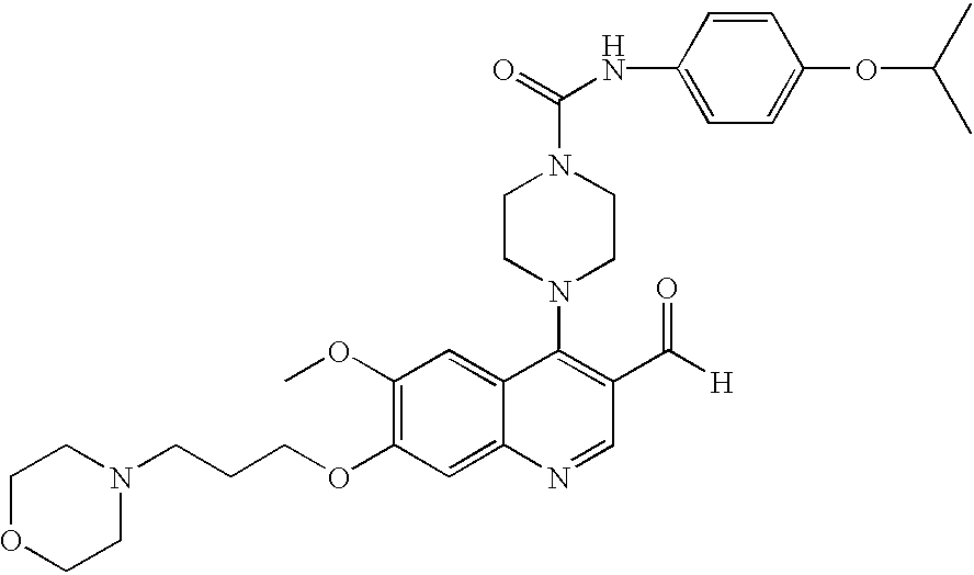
N1(CCCOC2=C(OC)C=C3C(=C2)N=CC(C([H])=O)=C3N2CCN(C(NC3=CC=C(OC(C)C)C=C3)=O)CC2)CCOCC1
